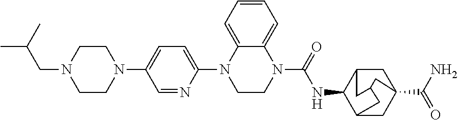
N1(CC(C)C)CCN(C2=CC=C(N3CCN(C(NC4C5CC6(C(N)=O)CC4CC(C5)C6)=O)C4=CC=CC=C34)N=C2)CC1
